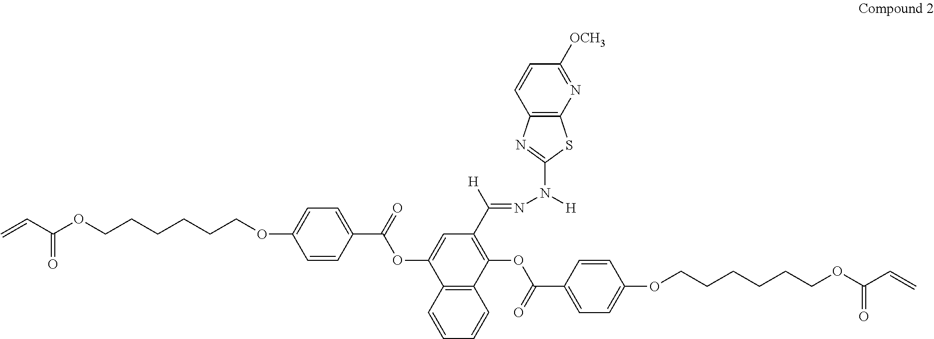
C=CC(OCCCCCCOC1=CC=C(C(=O)OC2=CC(C([H])=NN([H])C3=NC4=C(S3)N=C([OCH3])C=C4)=C(OC(C3=CC=C(OCCCCCCOC(C=C)=O)C=C3)=O)C3=C2C=CC=C3)C=C1)=O
